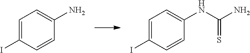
C1=C(I)C=CC(N)=C1.C1=C(I)C=CC(NC(N)=S)=C1
